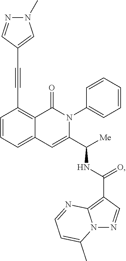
C1(C#CC2=CN(C)N=C2)=C2C(=CC=C1)C=C(C([Me])NC(C1=C3N(N=C1)C(C)=CC=N3)=O)N(C1=CC=CC=C1)C2=O
